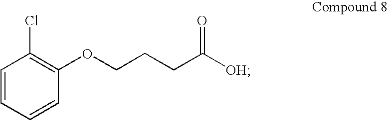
C1=CC=CC(OCCCC([OH])=O)=C1Cl
